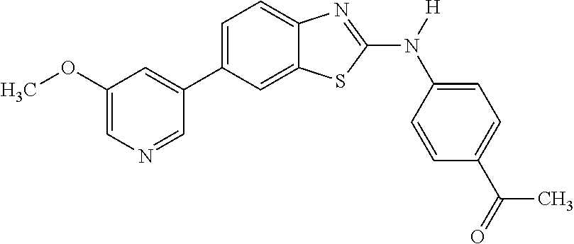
C1(OC)=CN=CC(C2=CC=C3C(=C2)SC(N([H])C2=CC=C(C(=O)C)C=C2)=N3)=C1
